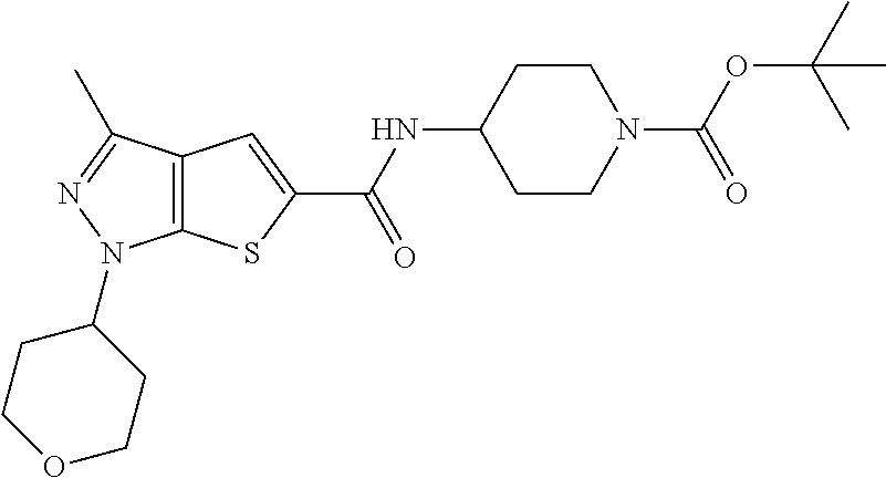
C12=C(SC(C(NC3CCN(C(OC(C)(C)C)=O)CC3)=O)=C1)N(C1CCOCC1)N=C2C
